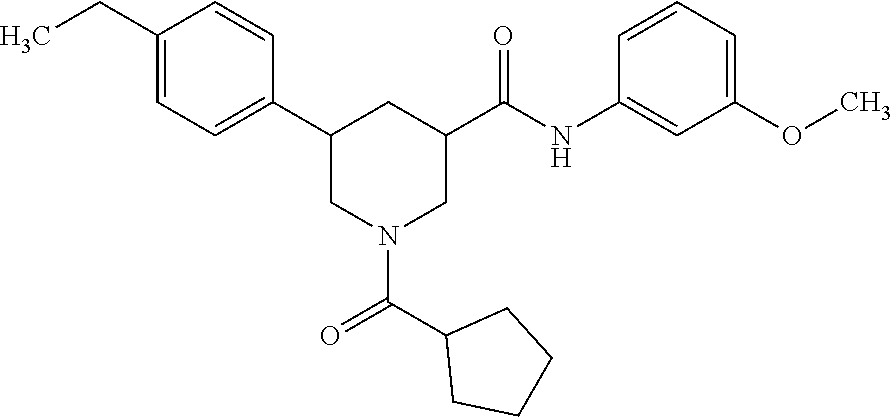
C1(CC)=CC=C(C2CN(C(C3CCCC3)=O)CC(C(NC3=CC(OC)=CC=C3)=O)C2)C=C1
